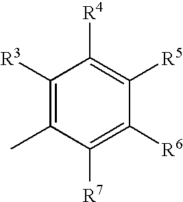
C1([R3])=C(C)C([R7])=C([R6])C([R5])=C1[R4]
